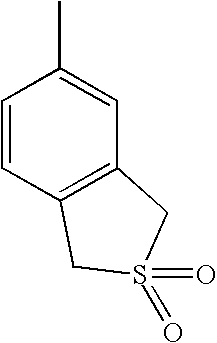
C1=CC2=C(C=C1C)CS(=O)(=O)C2
